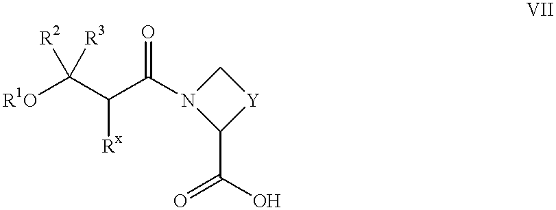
C1N(C(C(C([R1O])([R2])[R3])[Rx])=O)C(C(=O)O)[Y]1
